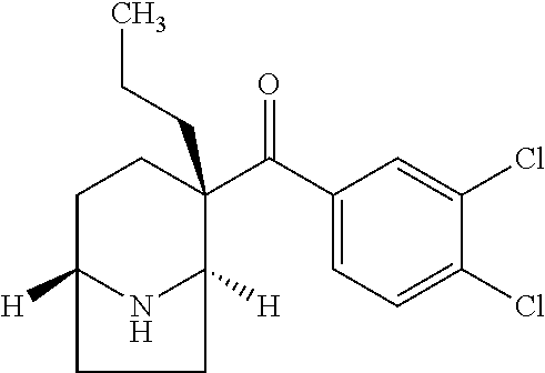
C1(C(C2=CC=C(Cl)C(Cl)=C2)=O)(CCC)CCC2([H])NC1([H])CC2
